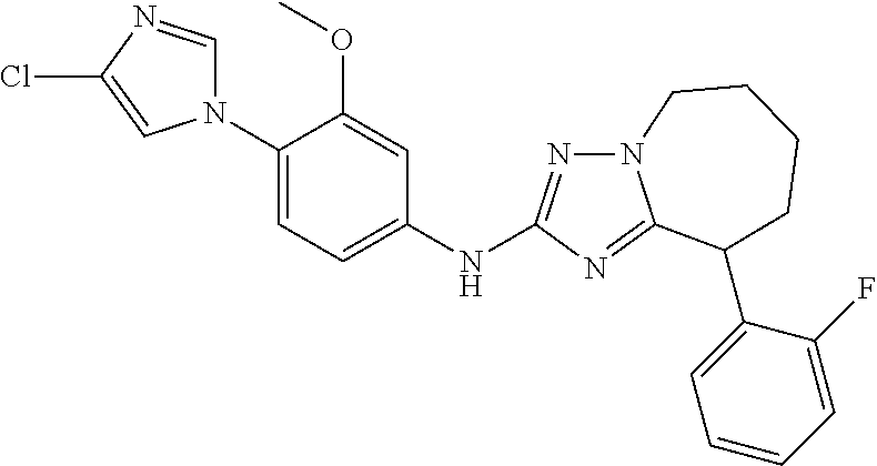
C1(N2C=NC(Cl)=C2)=CC=C(NC2=NN3C(=N2)C(C2=CC=CC=C2F)CCCC3)C=C1OC
